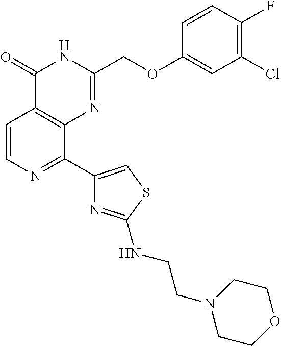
C1=CN=C(C2=CSC(NCCN3CCOCC3)=N2)C2=C1C(=O)NC(COC1=CC(Cl)=C(F)C=C1)=N2
